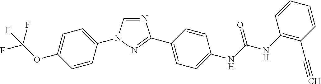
C1=C(OC(F)(F)F)C=CC(N2C=NC(C3=CC=C(NC(NC4=C(C#C)C=CC=C4)=O)C=C3)=N2)=C1
